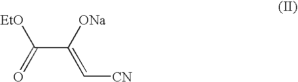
C(C([ONa])=C[CN])(=O)[EtO]
